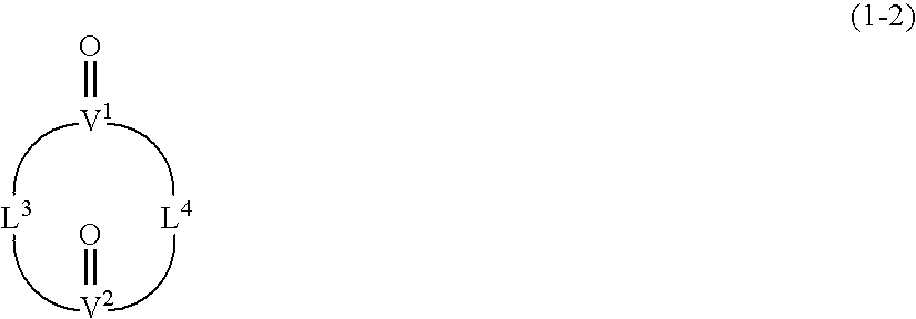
O=[V1].[L4].[L3].O=[V2]
